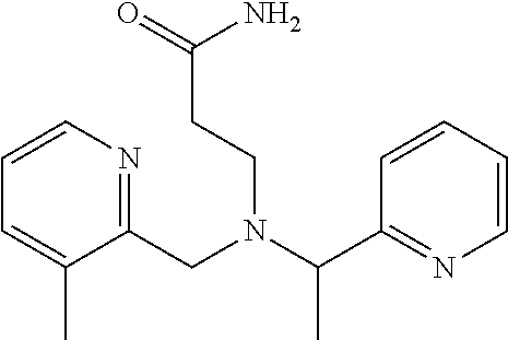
C(N(C(C1=NC=CC=C1)C)CCC(=O)N)C1=NC=CC=C1C
